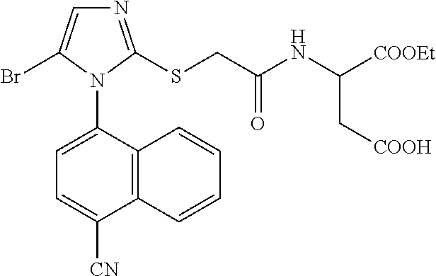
C12=C(C(N3C(Br)=CN=C3SCC(NC([COOEt])C[COOH])=O)=CC=C1[CN])C=CC=C2
